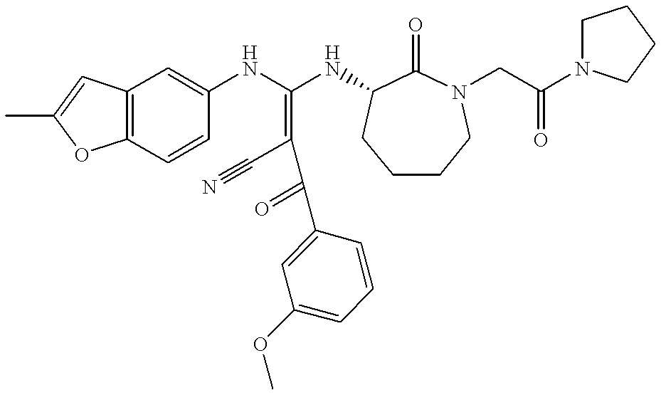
C12=C(C=CC(NC(NC3C(=O)N(CC(N4CCCC4)=O)CCCC3)=C(C#N)C(=O)C3=CC(OC)=CC=C3)=C1)OC(C)=C2
